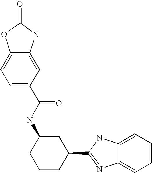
C1=C(C(NC2CCCC(C3=NC4=CC=CC=C4N3)C2)=O)C=C2C(=C1)OC(=O)N2
